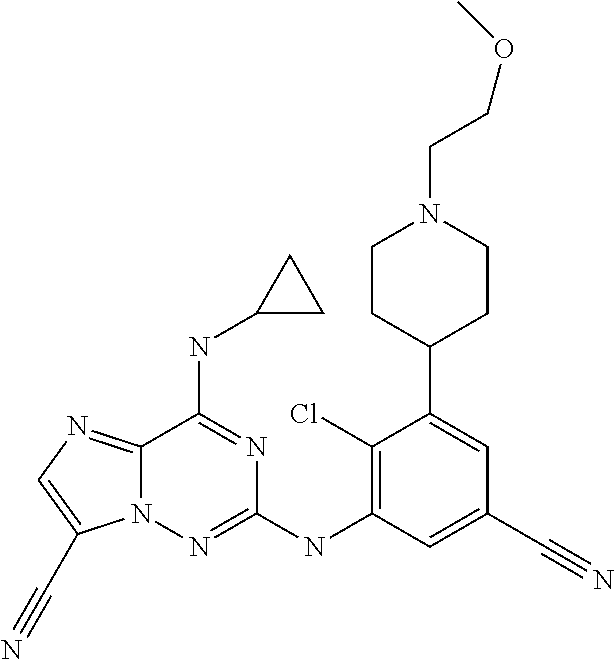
C12=NC=C(C#N)N1N=C(NC1=C(Cl)C(C3CCN(CCOC)CC3)=CC(C#N)=C1)N=C2NC1CC1
